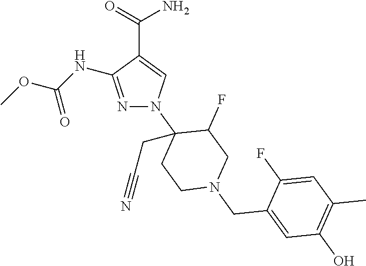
N1=C(NC(OC)=O)C(C(=O)N)=CN1C1(CC#N)CCN(CC2=CC(O)=C(C)C=C2F)CC1F
